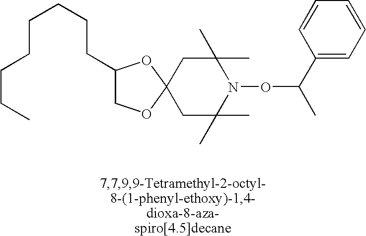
C1(CCCCCCCC)COC2(O1)CC(C)(C)N(OC(C)C1=CC=CC=C1)C(C)(C)C2
